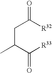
O=C([R32])CC(C)C([R33])=O
